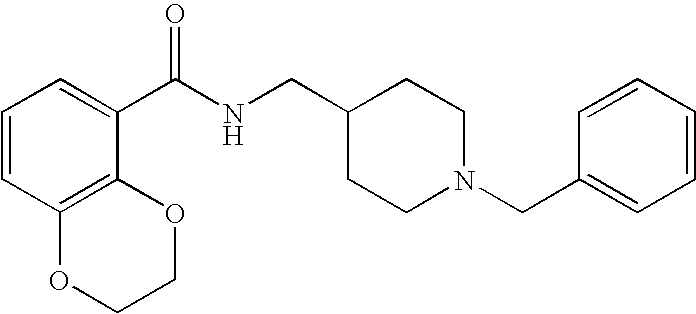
C1=CC2=C(C(C(NCC3CCN(CC4=CC=CC=C4)CC3)=O)=C1)OCCO2
